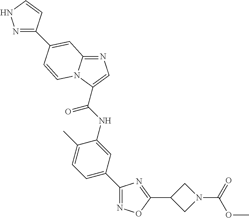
N1=C2N(C(C(NC3=CC(C4=NOC(C5CN(C(=O)OC)C5)=N4)=CC=C3C)=O)=C1)C=CC(C1=NNC=C1)=C2
